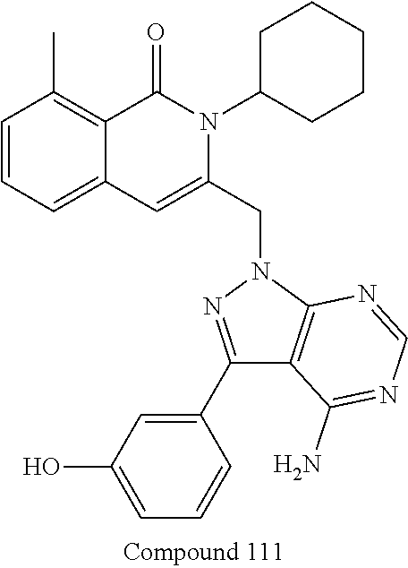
C1=CC=C2C(=C1C)C(=O)N(C1CCCCC1)C(CN1N=C(C3=CC(O)=CC=C3)C3=C1N=CN=C3N)=C2
